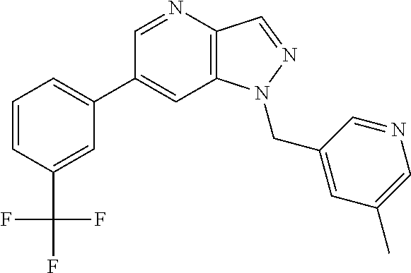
C1(C2=CC=CC(C(F)(F)F)=C2)=CC2=C(C=NN2CC2=CC(C)=CN=C2)N=C1
